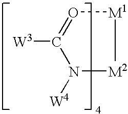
[W3]C1=O[M1][M2]N1[W4]
